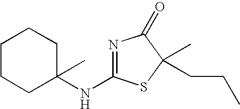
N1=C(NC2(C)CCCCC2)SC(C)(CCC)C1=O
